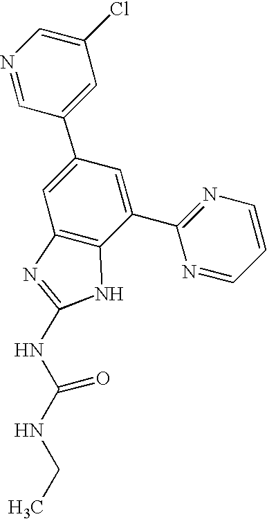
N1=CC(C2=CC3=C(C(C4=NC=CC=N4)=C2)NC(NC(NCC)=O)=N3)=CC(Cl)=C1
